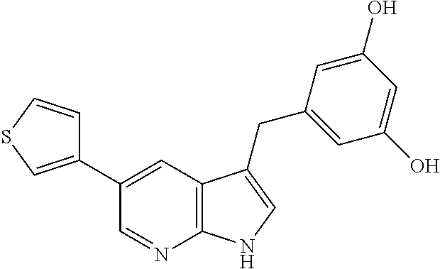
C12=C(C=C(C3=CSC=C3)C=N1)C(CC1=CC(O)=CC(O)=C1)=CN2
